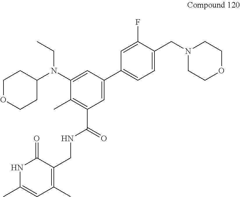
C1OCCC(N(C2=CC(C3=CC=C(CN4CCOCC4)C(F)=C3)=CC(C(=O)NCC3=C(C)C=C(C)NC3=O)=C2C)CC)C1
